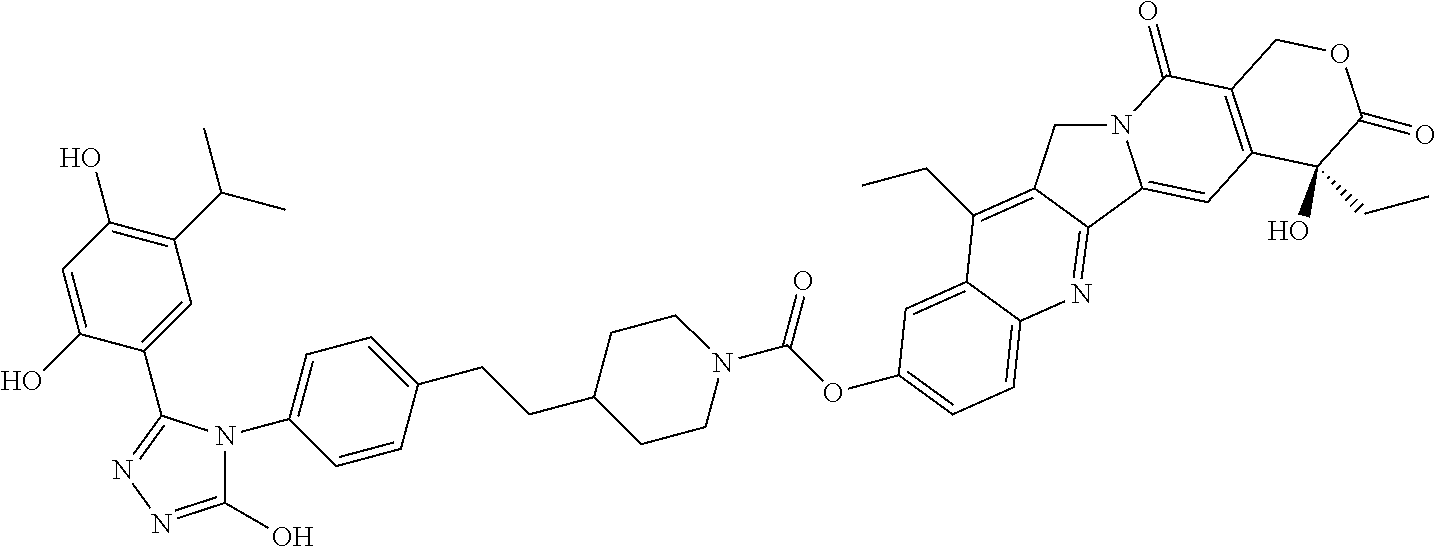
C1(O)=NN=C(C2=CC(C(C)C)=C(O)C=C2O)N1C1=CC=C(CCC2CCN(C(=O)OC3=CC=C4C(=C3)C(CC)=C3CN5C(=CC6=C(C5=O)COC(=O)C6(CC)O)C3=N4)CC2)C=C1
